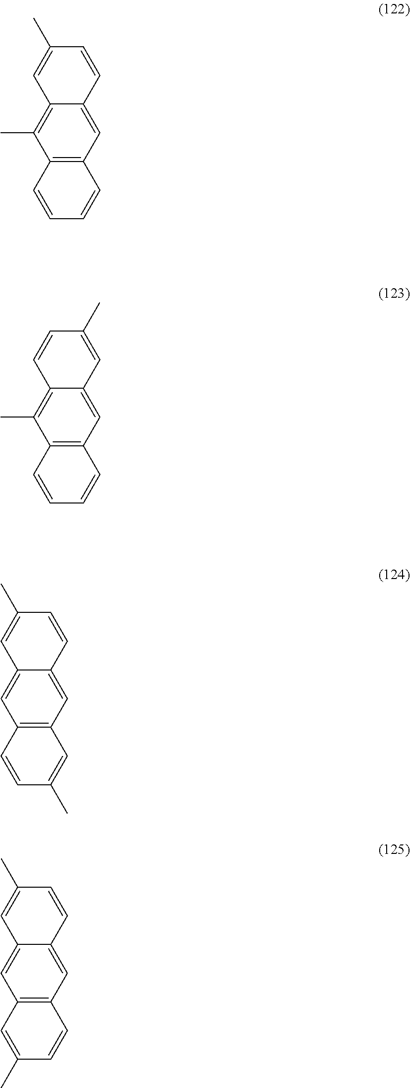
C12=CC3=C(C(C)=C1C=C(C)C=C2)C=CC=C3.C12=CC3=C(C(C)=C1C=CC(C)=C2)C=CC=C3.C12=CC3=C(C=C1C=C(C)C=C2)C=CC(C)=C3.C12=CC3=C(C=C1C=C(C)C=C2)C=C(C)C=C3
